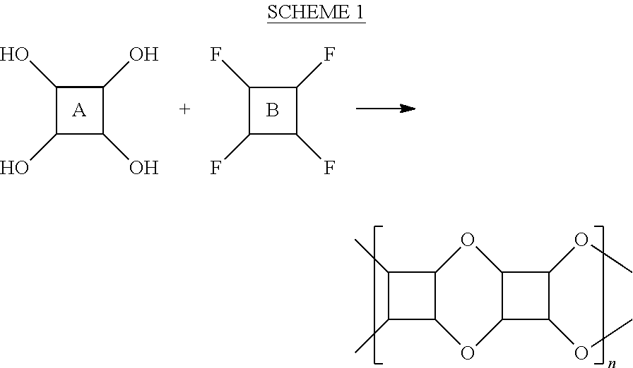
C1(O)C(O)C(O)C1O.[A].C1(F)C(F)C(F)C1F.B.C1(C)C(C)C2C1OC1C(O2)C(OC)C1OC
